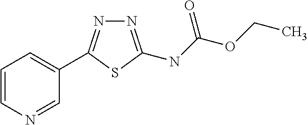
N1=C(NC(OCC)=O)SC(C2=CC=CN=C2)=N1
